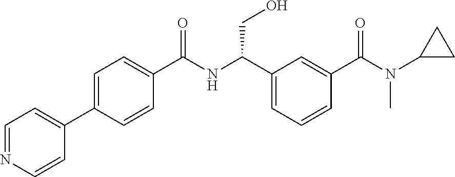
C1(C2=CC=C(C(NC(C3=CC=CC(C(N(C4CC4)C)=O)=C3)CO)=O)C=C2)=CC=NC=C1
